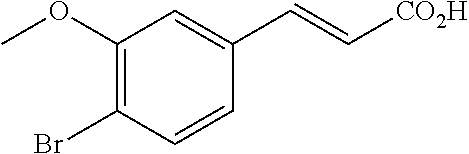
C1(OC)=C(Br)C=CC(C=C[CO2H])=C1
